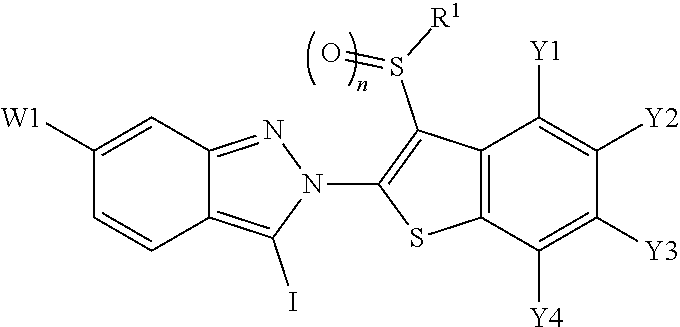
C12=C(I)N(C3=C(S(=O)[R1])C4=C(S3)C([Y4])=C([Y3])C([Y2])=C4[Y1])N=C1C=C([W1])C=C2
